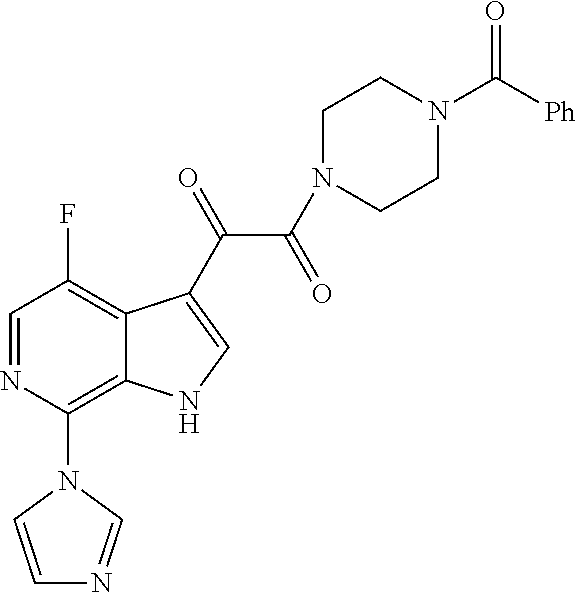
C1=NC(N2C=NC=C2)=C2C(=C1F)C(C(=O)C(=O)N1CCN(C([Ph])=O)CC1)=CN2
